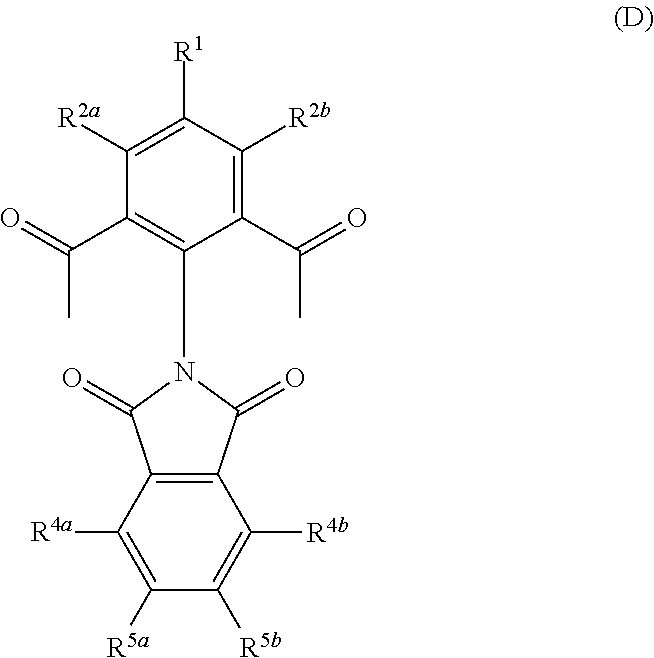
C12=C(C([R4a])=C([R5a])C([R5b])=C1[R4b])C(=O)N(C1=C(C(=O)C)C([R2a])=C([R1])C([R2b])=C1C(=O)C)C2=O
